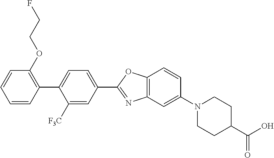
C1=CC=CC(C2=CC=C(C3=NC4=C(O3)C=CC(N3CCC(C(O)=O)CC3)=C4)C=C2[F3C])=C1OCCF
